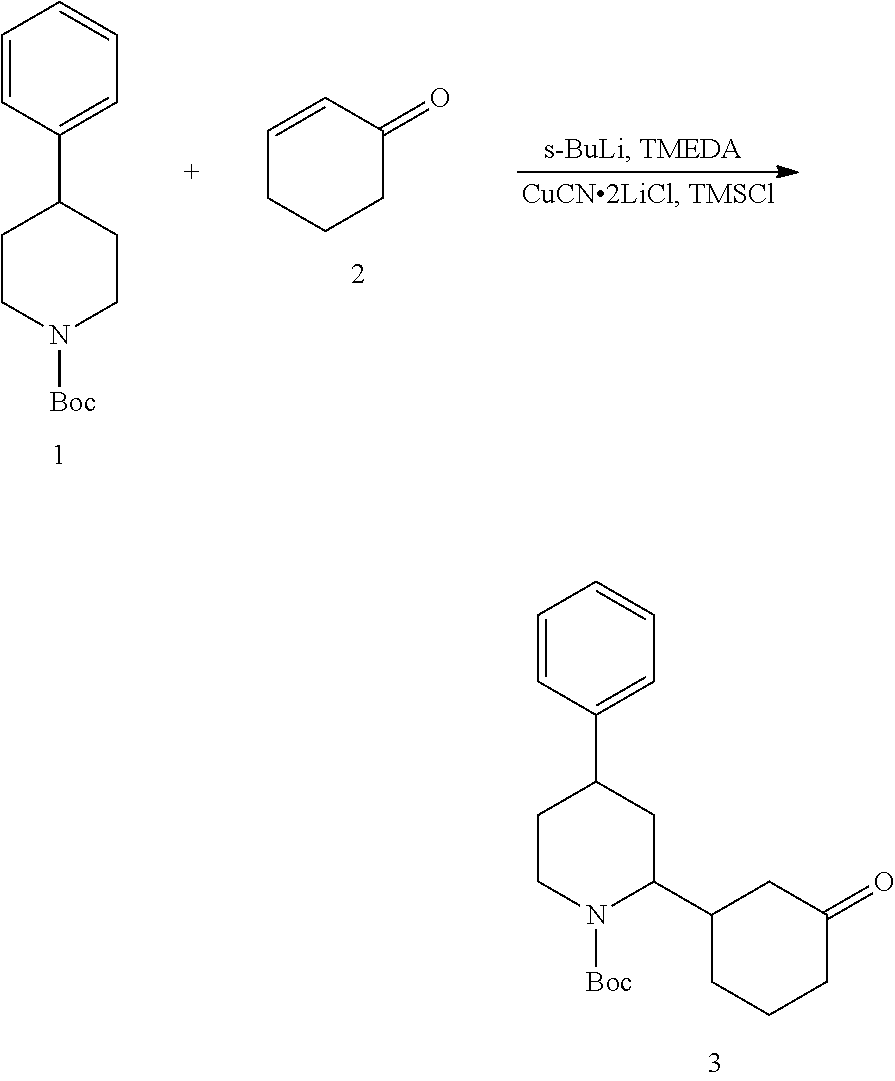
C1=CC(C2CCN([Boc])C(C3CCCC(=O)C3)C2)=CC=C1.C1=CC(=O)CCC1.C1=CC(C2CCN([Boc])CC2)=CC=C1
